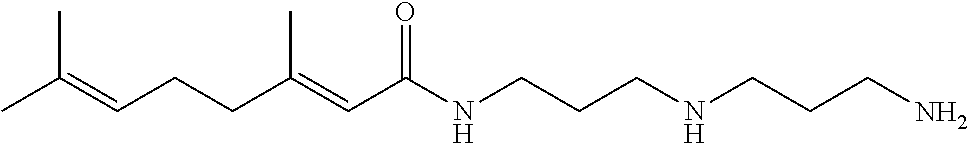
CC(=CCCC(=CC(NCCCNCCCN)=O)C)C
